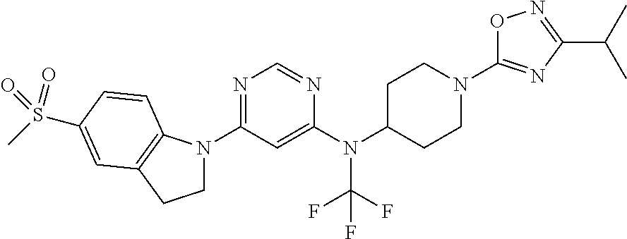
C1(N(C2CCN(C3=NC(C(C)C)=NO3)CC2)C(F)(F)F)=CC(N2CCC3=C2C=CC(S(C)(=O)=O)=C3)=NC=N1
